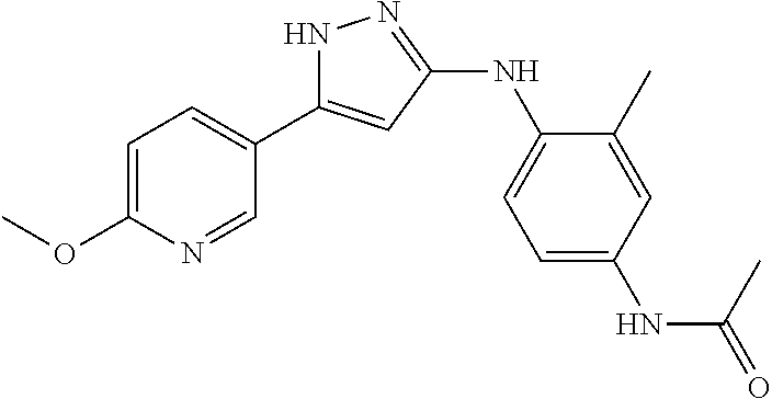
N1C(C2=CC=C(OC)N=C2)=CC(NC2=CC=C(NC(=O)C)C=C2C)=N1
